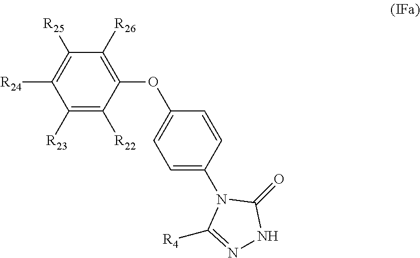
C1([R23])=C([R22])C(OC2=CC=C(N3C([R4])=NNC3=O)C=C2)=C([R26])C([R25])=C1[R24]
